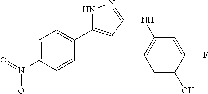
C1=C([N+](=O)[O-])C=CC(C2=CC(NC3=CC=C(O)C(F)=C3)=NN2)=C1
